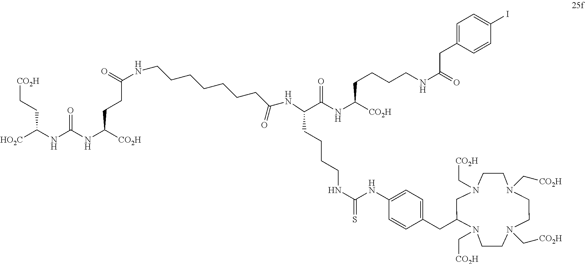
[HO2C]C(NC(NC([CO2H])CCC(=O)NCCCCCCCC(NC(CCCCNC(NC1=CC=C(CC2N(C[CO2H])CCN(C[CO2H])CCN(C[CO2H])CCN(C[CO2H])C2)C=C1)=S)C(NC([CO2H])CCCCNC(=O)CC1=CC=C(I)C=C1)=O)=O)=O)CC[CO2H]
